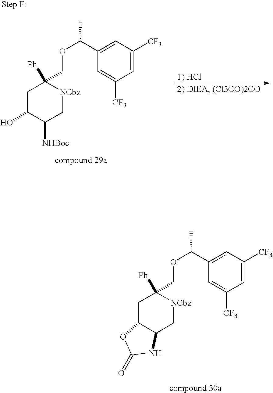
C1=C([CF3])C=C(C(OCC2([Ph])CC3C(C[NCbz]2)NC(=O)O3)C)C=C1[CF3].C1=C([CF3])C=C(C(OCC2([Ph])CC(O)C([NHBoc])C[NCbz]2)C)C=C1[CF3]
